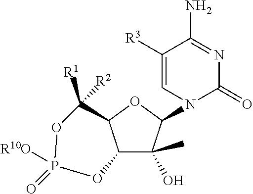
C12C(O)(C)C(N3C(=O)N=C(N)C([R3])=C3)OC1C([R1])([R2])OP(=O)([R10O])O2
